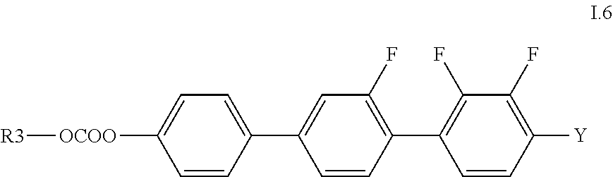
[R3][OCOO]C1=CC=C(C2=CC(F)=C(C3=C(F)C(F)=C([Y])C=C3)C=C2)C=C1
